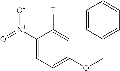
C1([N+](=O)[O-])=CC=C(OCC2=CC=CC=C2)C=C1F
